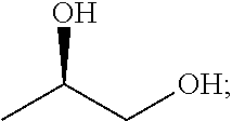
OC(C[OH])C
